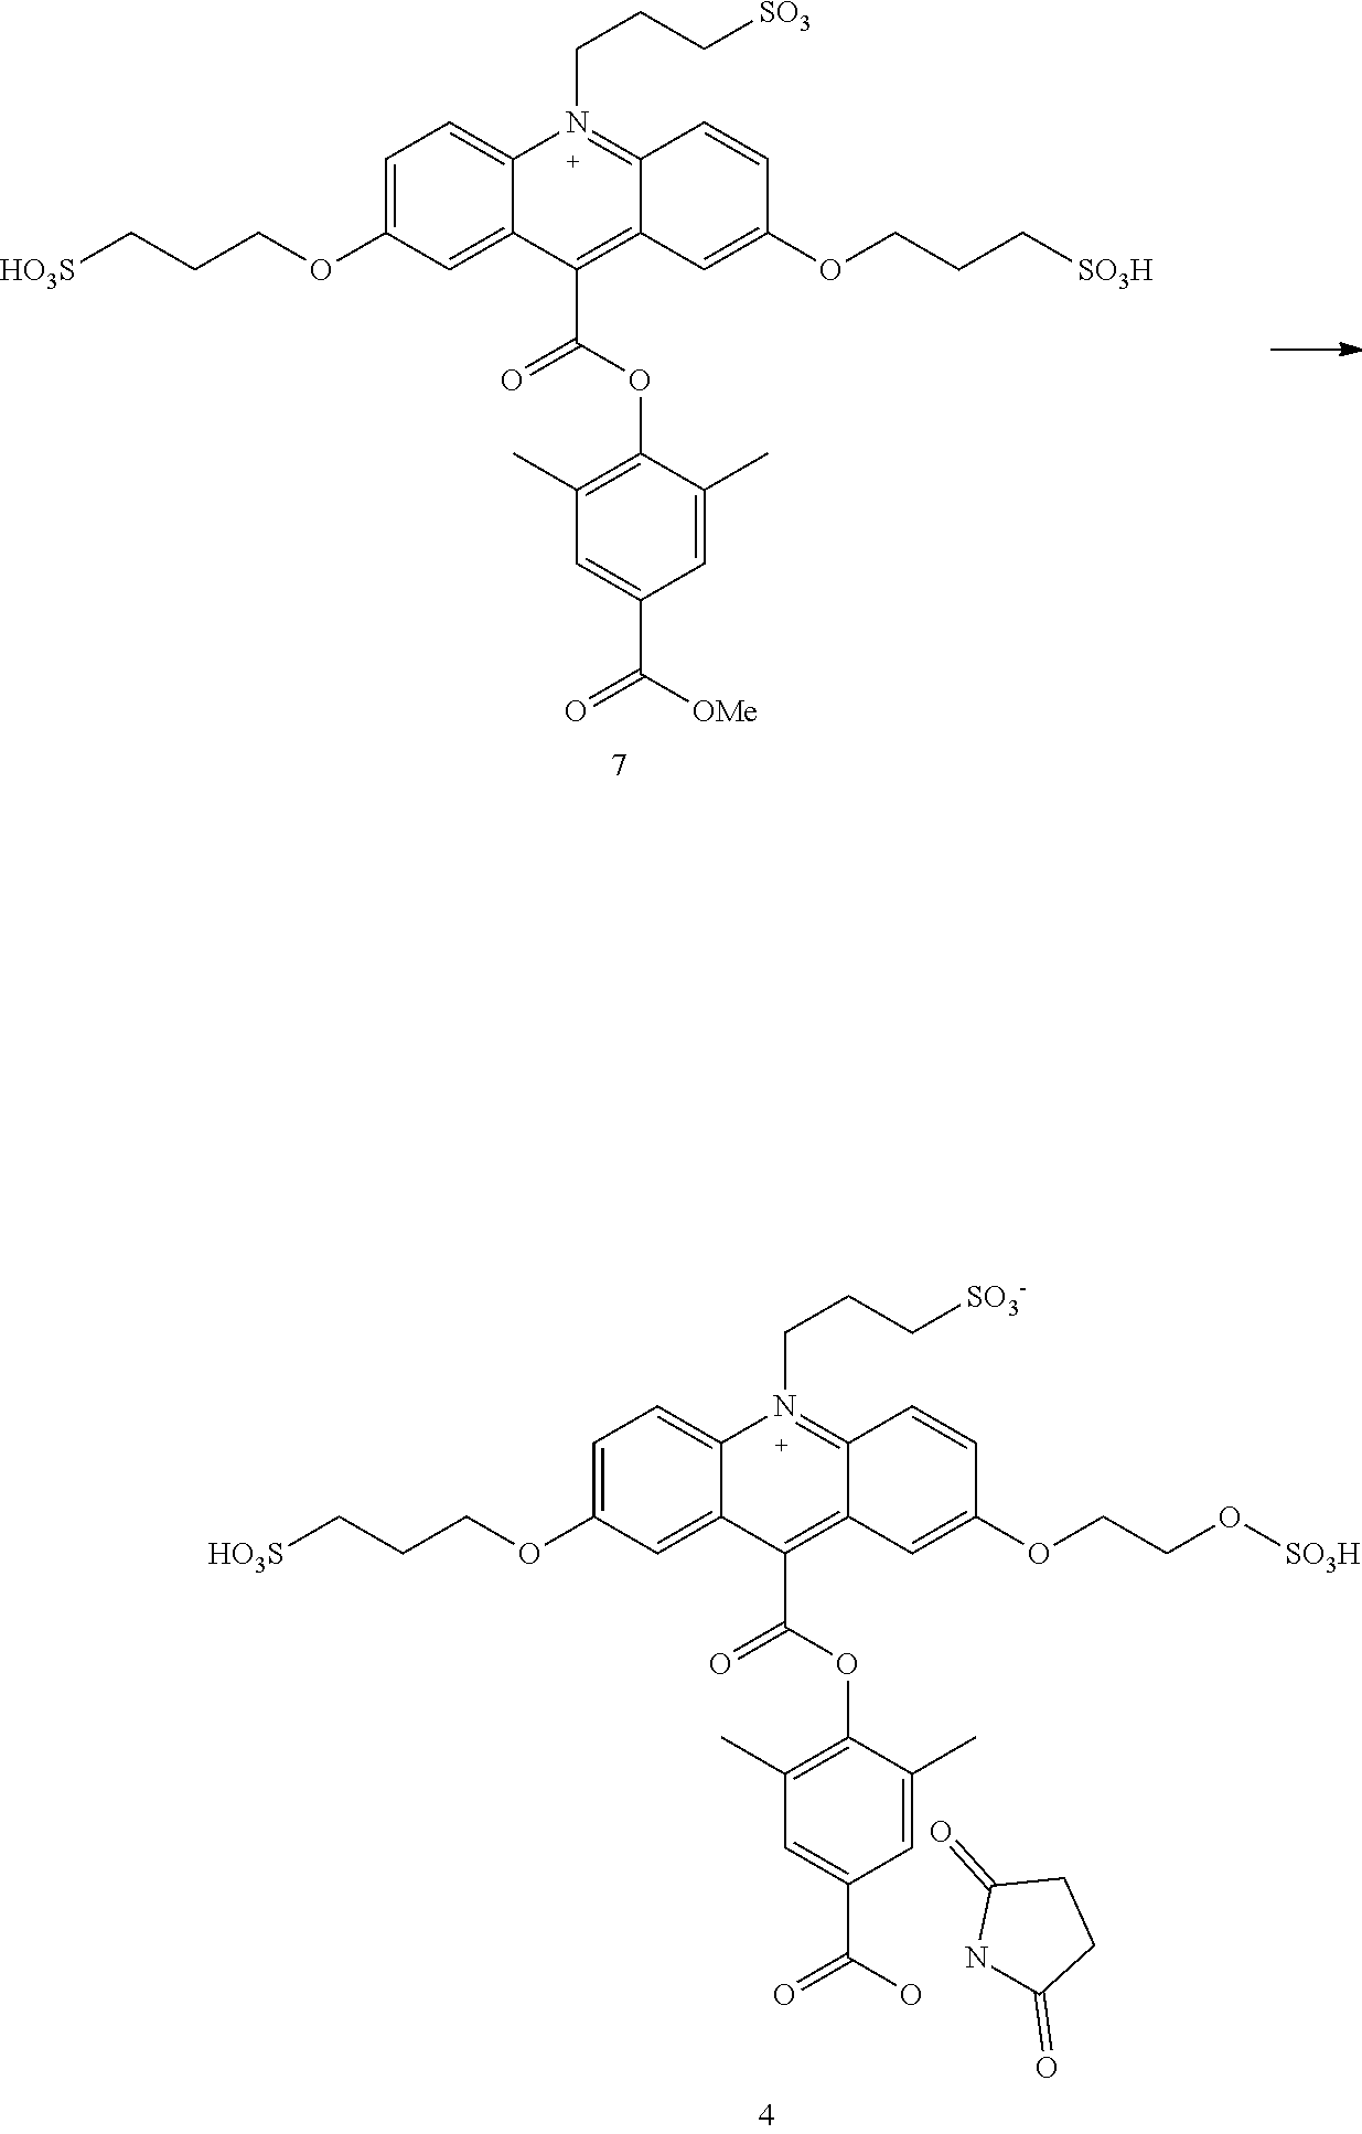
C1=C(OCCC[HO3S])C=C2C(=C1)N(CCC[SO3])=C1C(=C2C(OC2=C(C)C=C(C([OMe])=O)C=C2C)=O)C=C(OCCC[SO3H])C=C1.C1=C(OCCC[HO3S])C=C2C(=C1)N(CCC[SO3-])=C1C(=C2C(OC2=C(C)C=C(C(O)=O)C=C2C)=O)C=C(OCCO[SO3H])C=C1.N1C(=O)CCC1=O
